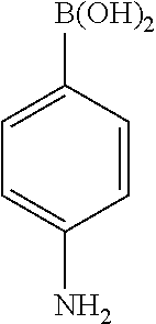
C1=CC([B(OH)2])=CC=C1N
